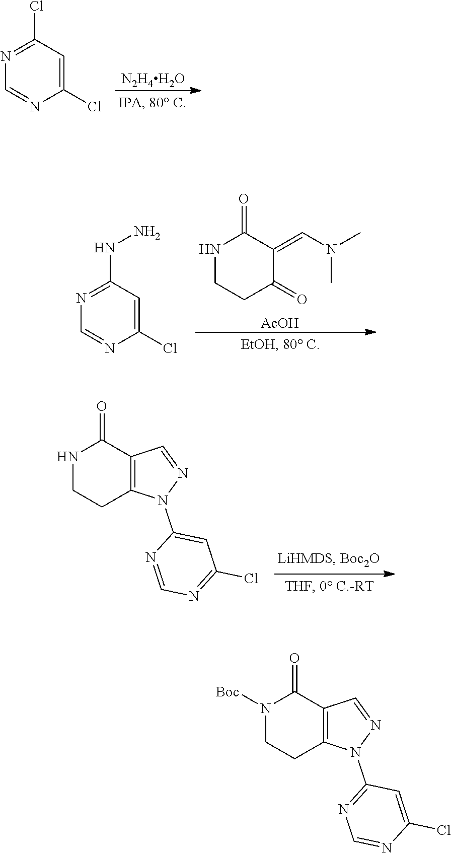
N1=C(NN)C=C(Cl)N=C1.N1CCC(=O)C(=CN(C)C)C1=O.[AcOH].N1=C(Cl)C=C(Cl)N=C1.[N2H4H2O].N1CCC2=C(C1=O)C=NN2C1=CC(Cl)=NC=N1.N1([Boc])CCC2=C(C1=O)C=NN2C1=NC=NC(Cl)=C1
